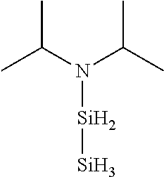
C(N(C(C)C)[Si][Si])(C)C
